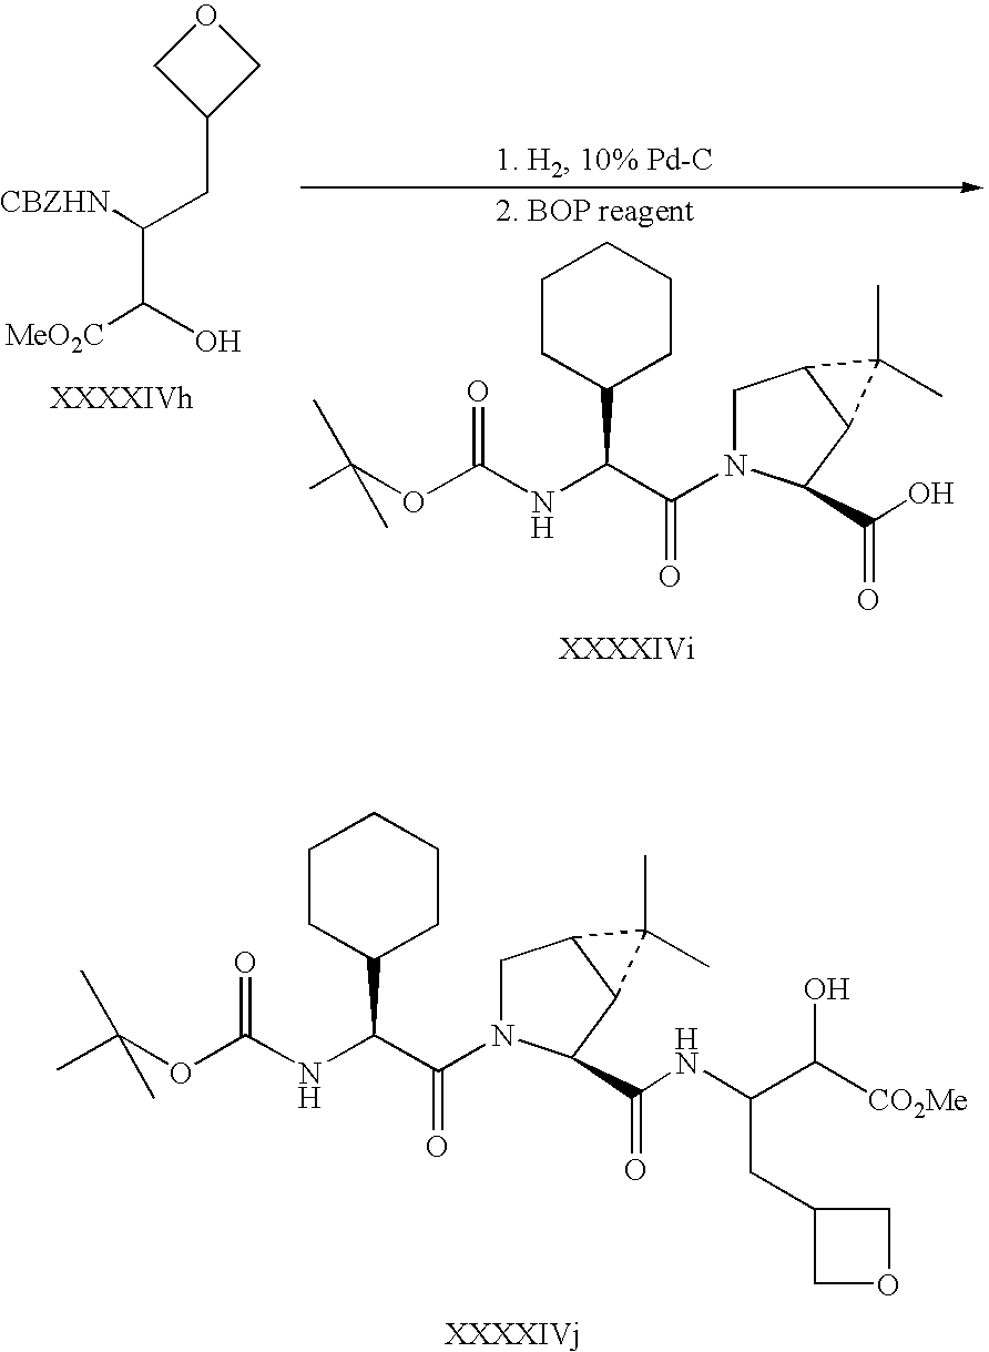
C1C(CC(C([MeO2C])O)[CBZHN])CO1.CC(OC(NC(C(=O)N1CC2C(C1C(O)=O)C2(C)C)C1CCCCC1)=O)(C)C.[2. BOP reagent].CC(OC(NC(C(=O)N1CC2C(C1C(NC(C([CO2Me])O)CC1COC1)=O)C2(C)C)C1CCCCC1)=O)(C)C
